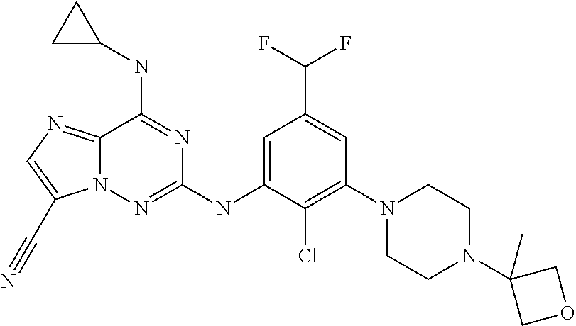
N12C(=NC=C1C#N)C(NC1CC1)=NC(NC1=CC(C(F)F)=CC(N3CCN(C4(C)COC4)CC3)=C1Cl)=N2
